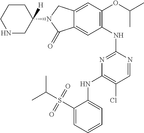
C1(NC2=NC(NC3=CC=CC=C3S(C(C)C)(=O)=O)=C(Cl)C=N2)=C(OC(C)C)C=C2C(=C1)C(=O)N(C1([H])CCCNC1)C2
